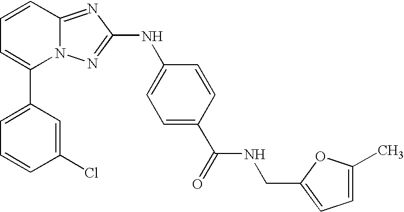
C1(C2=CC=CC3=NC(NC4=CC=C(C(=O)NCC5=CC=C(C)O5)C=C4)=NN23)=CC=CC(Cl)=C1
